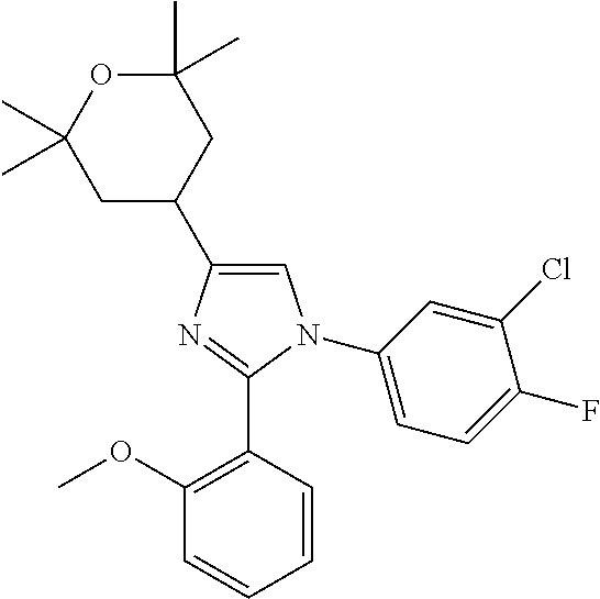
C1=C(C2CC(C)(C)OC(C)(C)C2)N=C(C2=C(OC)C=CC=C2)N1C1=CC=C(F)C(Cl)=C1
